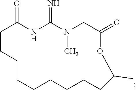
C1CCCCCCCCC(C)OC(=O)CN(C)C(=N)NC1=O
